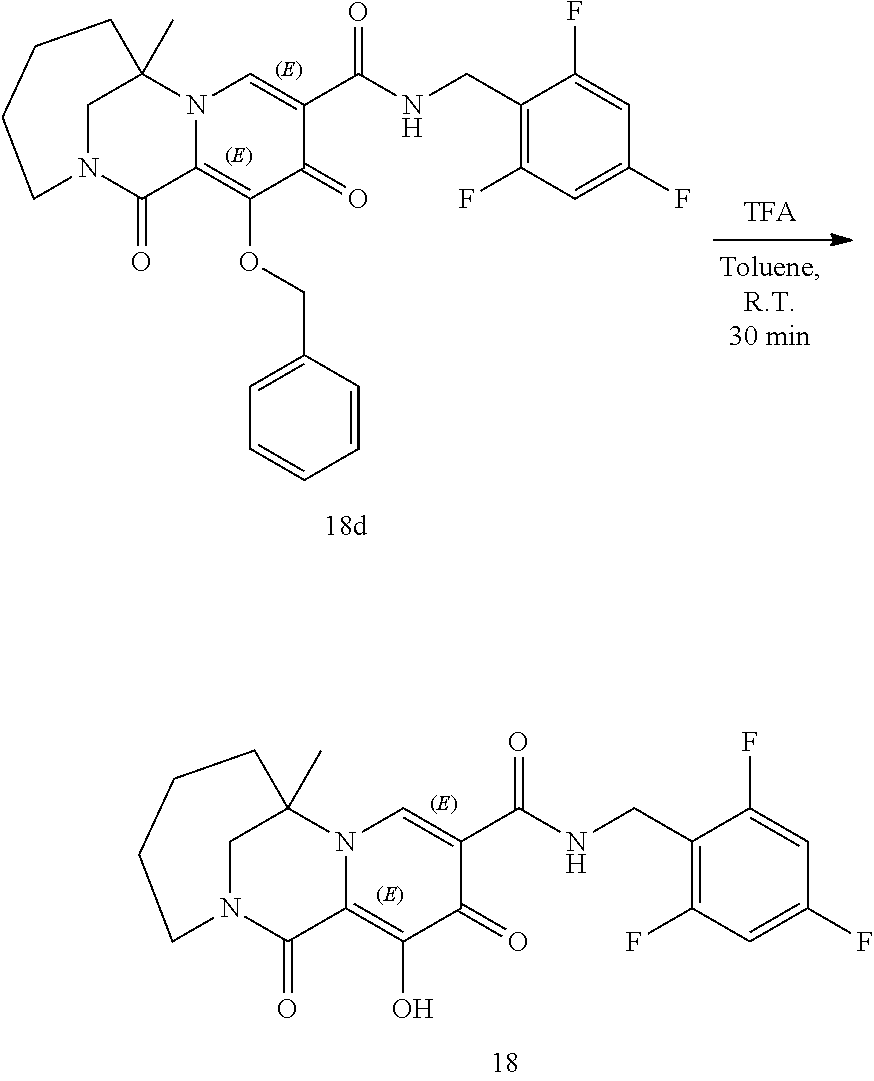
N12C(=C(OCC3=CC=CC=C3)C(=O)C(C(NCC3=C(F)C=C(F)C=C3F)=O)=C1)C(=O)N1CC2(C)CCCC1.N12C(=C(O)C(=O)C(C(NCC3=C(F)C=C(F)C=C3F)=O)=C1)C(=O)N1CC2(C)CCCC1
